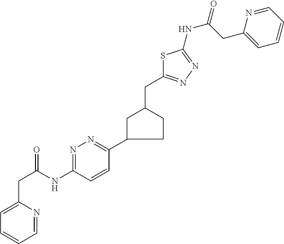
C1=C(CC(=O)NC2=NN=C(C3CCC(CC4=NN=C(NC(CC5=CC=CC=N5)=O)S4)C3)C=C2)N=CC=C1
